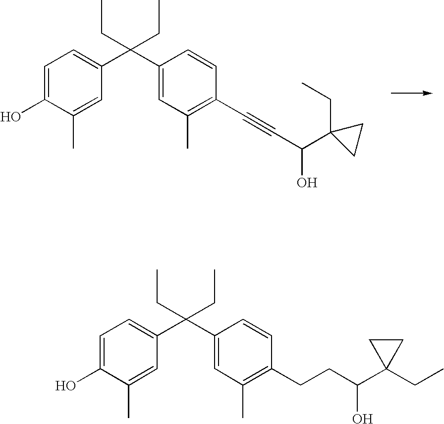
C1=C(O)C(C)=CC(C(C2=CC(C)=C(CCC(C3(CC)CC3)O)C=C2)(CC)CC)=C1.C1=C(O)C(C)=CC(C(C2=CC(C)=C(C#CC(C3(CC)CC3)O)C=C2)(CC)CC)=C1
